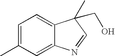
C1=C(C)C=C2C(=C1)C(CO)(C)C=N2
